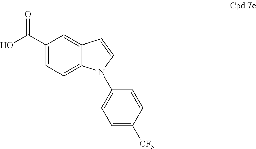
C1(C(O)=O)=CC=C2C(=C1)C=CN2C1=CC=C([CF3])C=C1
